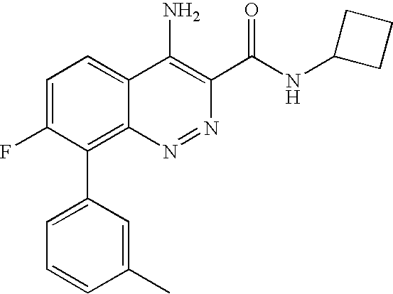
C1(C2=C3C(=CC=C2F)C(N)=C(C(NC2CCC2)=O)N=N3)=CC=CC(C)=C1
